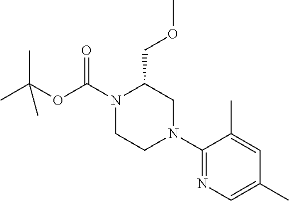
C1(N2CC(COC)N(C(OC(C)(C)C)=O)CC2)=NC=C(C)C=C1C
